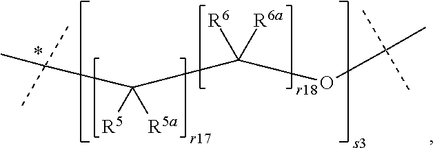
C([R5])([R5a])(C([R6])([R6a])OC(C)(C)C)C(C)(C)C
